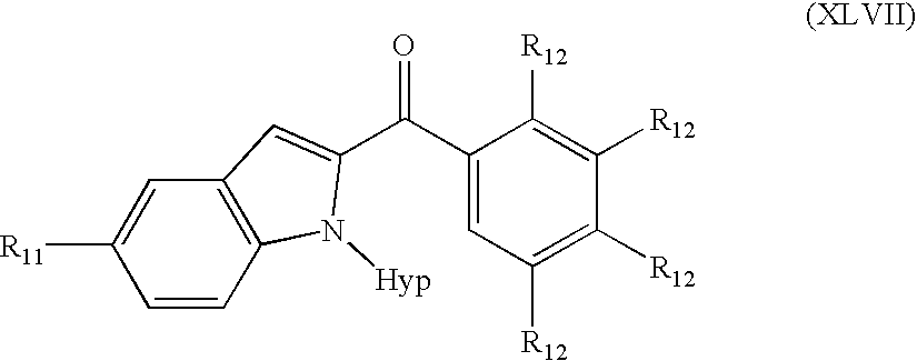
C1=CC2=C(C=C1[R11])C=C(C(C1=CC([R12])=C([R12])C([R12])=C1[R12])=O)N2[Hyp]
